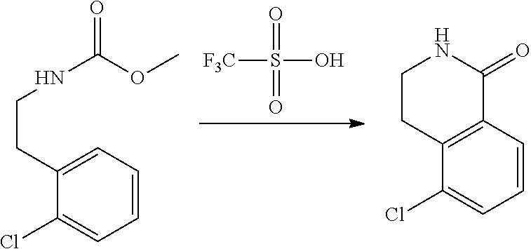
[F3C]S(O)(=O)=O.C1(Cl)=CC=CC=C1CCNC(OC)=O.C1(Cl)=CC=CC2=C1CCNC2=O
